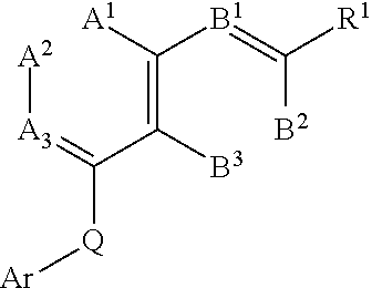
[Ar][Q]C(=[A3][A2])C([B3])=C([A1])[B1]=C([R1])[B2]
